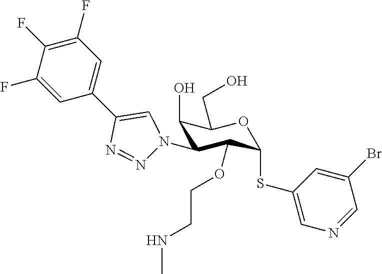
C1=C(F)C(F)=C(F)C=C1C1=CN(C2C(O)C(CO)OC(SC3=CN=CC(Br)=C3)C2OCCNC)N=N1
